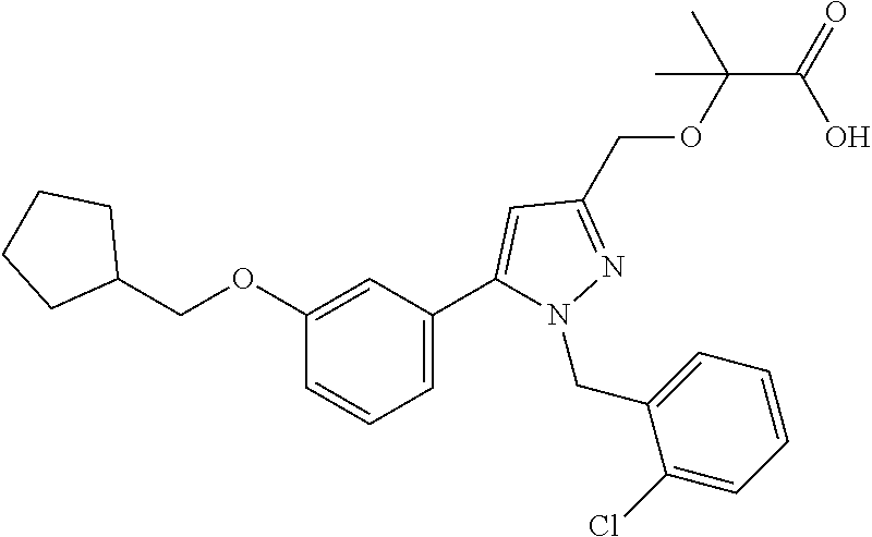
C(C(OCC1=NN(CC2=CC=CC=C2Cl)C(C2=CC=CC(OCC3CCCC3)=C2)=C1)(C)C)(=O)O
